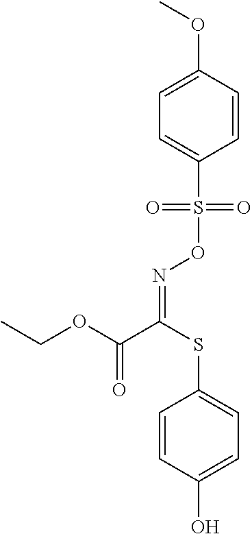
C1(S(ON=C(C(OCC)=O)SC2=CC=C(O)C=C2)(=O)=O)=CC=C(OC)C=C1
